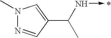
N1(C)N=CC(C(N->C)C)=C1
